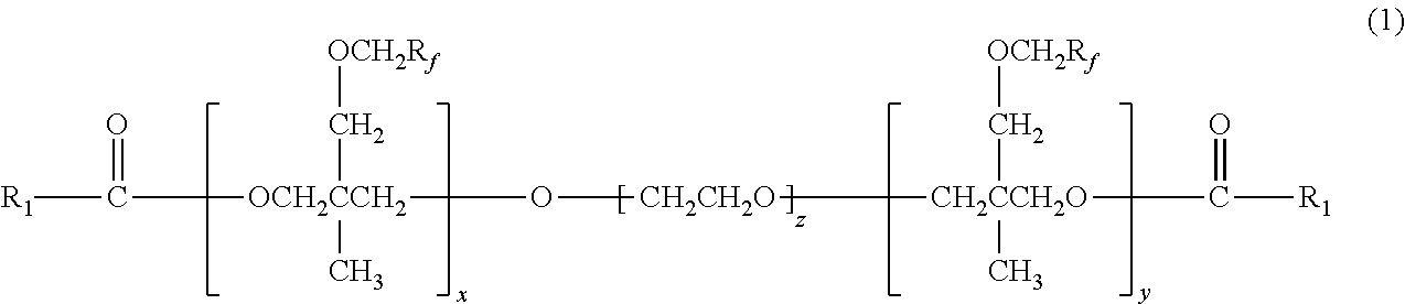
[R1]C(=O)[OCH2CCH2](O[CH2CH2O][CH2CCH2O](C)(C[OCH2Rf])C([R1])=O)(C)C[OCH2Rf]
